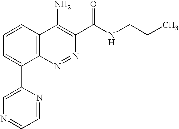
C1=NC(C2=CC=CC3=C2N=NC(C(=O)NCCC)=C3N)=CN=C1
